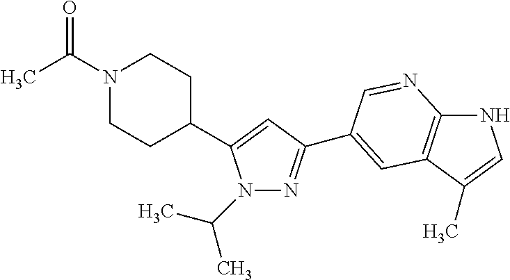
N1(C(C)=O)CCC(C2=CC(C3=CC4=C(NC=C4C)N=C3)=NN2C(C)C)CC1
